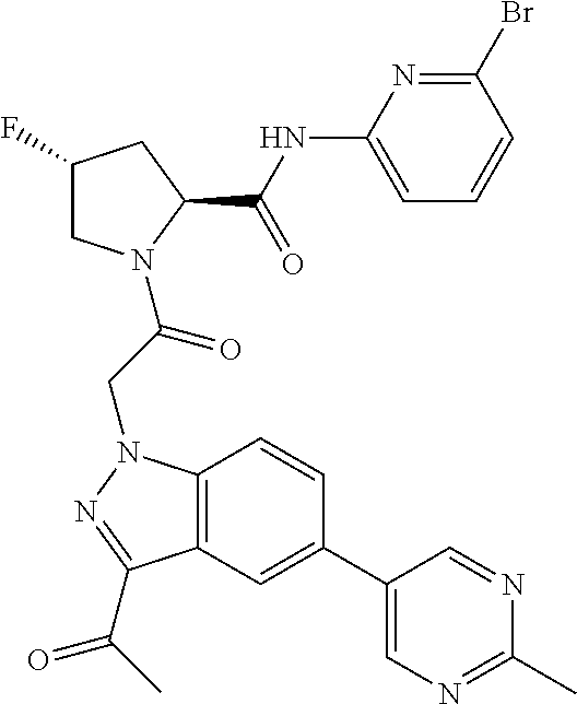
C12=C(C=C(C3=CN=C(C)N=C3)C=C1)C(C(=O)C)=NN2CC(=O)N1CC(F)CC1C(=O)NC1=CC=CC(Br)=N1
